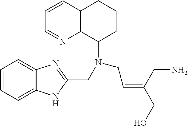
C1=CC2=C(N=C1)C(N(CC=C(CN)CO)CC1=NC3=CC=CC=C3N1)CCC2
